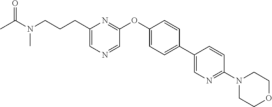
C(C1=CN=CC(OC2=CC=C(C3=CN=C(N4CCOCC4)C=C3)C=C2)=N1)CCN(C(=O)C)C
